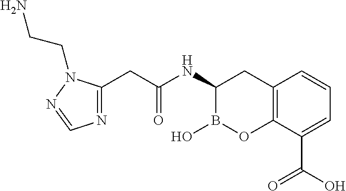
C12=C(C(C(O)=O)=CC=C1)OB(O)C(NC(CC1=NC=NN1CCN)=O)C2
